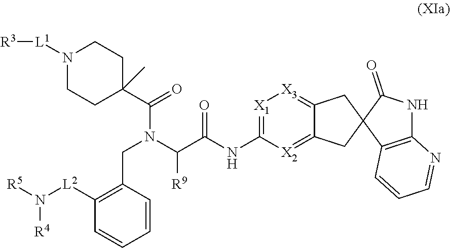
[X1]1=C(NC(=O)C([R9])N(C(=O)C2(C)CCN([L1][R3])CC2)CC2=C([L2]N([R4])[R5])C=CC=C2)[X2]=C2C(=[X3]1)CC1(C2)C2=C(NC1=O)N=CC=C2
